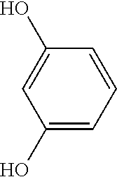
C1(O)=CC=CC(O)=C1
